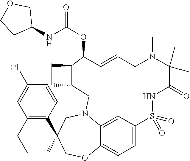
C12=CC3=CC=C1OCC1(CN2CC2CCC2C(OC(NC2COCC2)=O)C=CCN(C)C(C)(C)C(=O)NS3(=O)=O)C2=C(CCC1)C=C(Cl)C=C2
